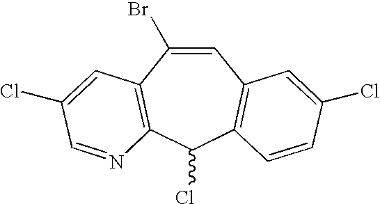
C1=C(Br)C2=C(C(Cl)C3=C1C=C(Cl)C=C3)N=CC(Cl)=C2
